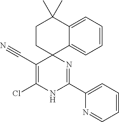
C1=CC=C2C(=C1)C1(CCC2(C)C)C(C#N)=C(Cl)NC(C2=CC=CC=N2)=N1
